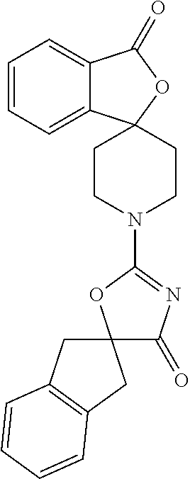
C1=CC=C2C(=C1)C(=O)OC21CCN(C2=NC(=O)C3(O2)CC2=C(C3)C=CC=C2)CC1
